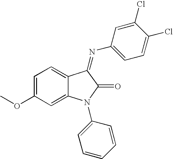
C1=C(OC)C=C2C(=C1)C(=NC1=CC=C(Cl)C(Cl)=C1)C(=O)N2C1=CC=CC=C1
